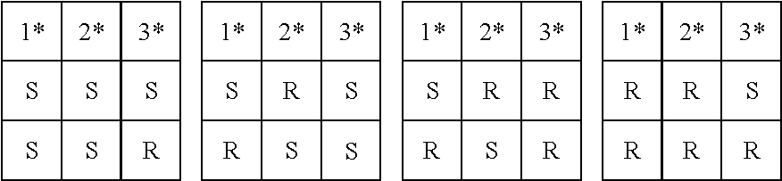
C1C2C34C1C1C35C(C1)C1C53C45C(C3C1)CC25.S.S.S.S.S.[R].C1C2C34C1C1C35C(C1)C1C53C45C(C3C1)CC25.S.[R].S.[R].S.S.C1C2C34C1C1C35C(C1)C1C53C45C(C3C1)CC25.S.[R].[R].[R].S.[R].C1C2C34C1C1C35C(C1)C1C53C45C(C3C1)CC25.[R].[R].S.[R].[R].[R]
